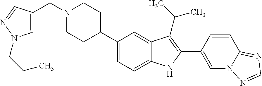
C1(C2CCN(CC3=CN(CCC)N=C3)CC2)=CC=C2C(=C1)C(C(C)C)=C(C1=CN3C(=NC=N3)C=C1)N2
